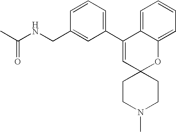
C1(C2=CC=CC(CNC(C)=O)=C2)=CC2(OC3=CC=CC=C13)CCN(C)CC2
